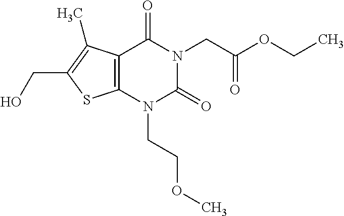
C12=C(N(CCOC)C(=O)N(CC(OCC)=O)C1=O)SC(CO)=C2C
